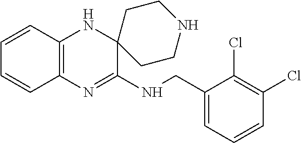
C12=C(N=C(NCC3=CC=CC(Cl)=C3Cl)C3(N1)CCNCC3)C=CC=C2
